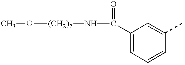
CO[(CH2)2]NC(C1=CC=CC(C)=C1)=O
